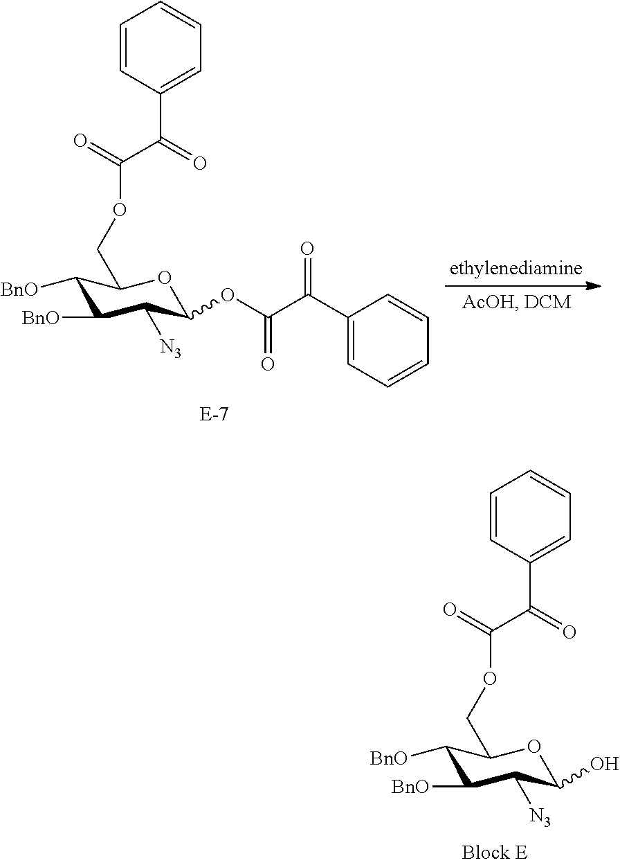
C1([BnO])C([BnO])C([N3])C(O)OC1COC(=O)C(C1=CC=CC=C1)=O.C1([BnO])C([BnO])C([N3])C(OC(C(=O)C2=CC=CC=C2)=O)OC1COC(=O)C(C1=CC=CC=C1)=O
